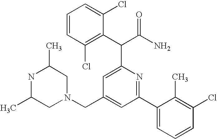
C(C1=CC(C2=CC=CC(Cl)=C2C)=NC(C(C(N)=O)C2=C(Cl)C=CC=C2Cl)=C1)N1CC(C)NC(C)C1
